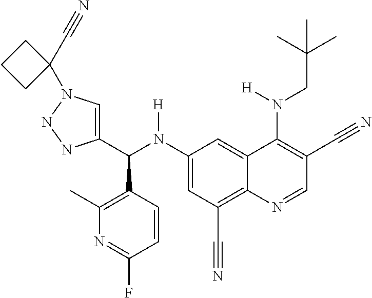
C1(N(C(C2=CN(C3(C#N)CCC3)NN2)C2=C(C)N=C(F)C=C2)[H])=CC(C#N)=C2C(=C1)C(N(CC(C)(C)C)[H])=C(C#N)C=N2
